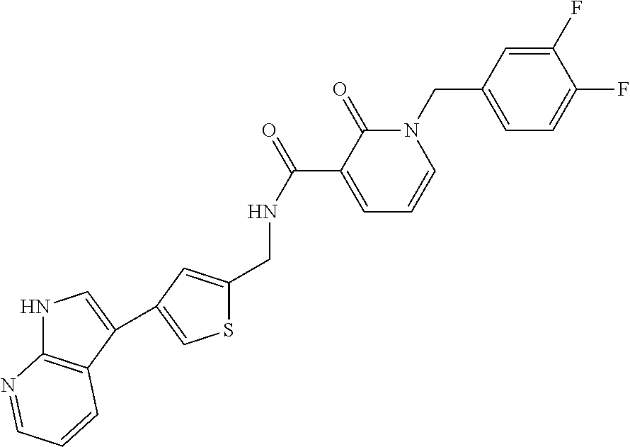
N1C2=C(C=CC=N2)C(C2=CSC(CNC(=O)C3=CC=CN(CC4=CC=C(F)C(F)=C4)C3=O)=C2)=C1
